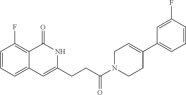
C1=CC=C2C(=C1F)C(=O)NC(CCC(N1CCC(C3=CC=CC(F)=C3)=CC1)=O)=C2
